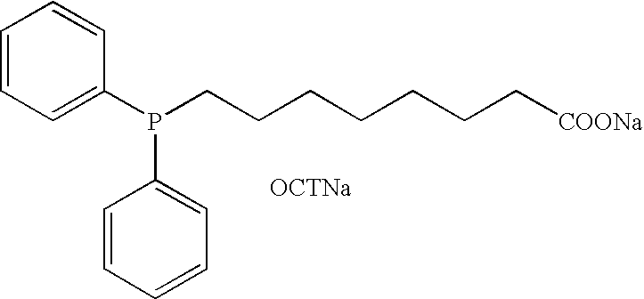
P(C1=CC=CC=C1)(CCCCCCC[COONa])C1=CC=CC=C1.[OCTNa]
